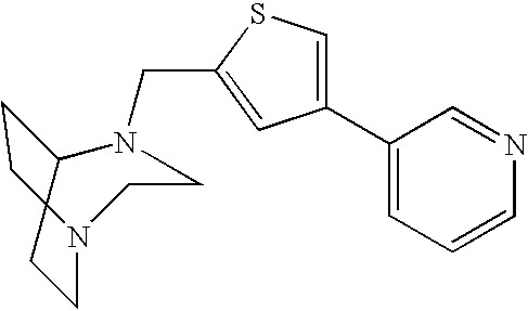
C1CN(CC2=CC(C3=CC=CN=C3)=CS2)CCN(CC)C1
